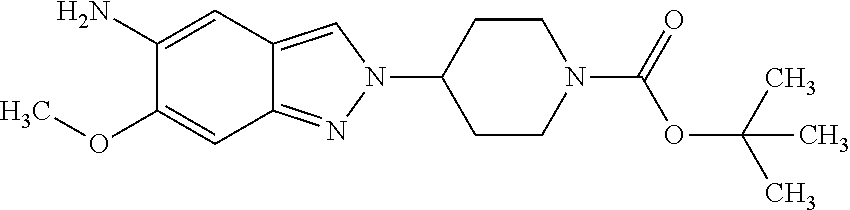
C1(N)=CC2=CN(C3CCN(C(OC(C)(C)C)=O)CC3)N=C2C=C1OC
